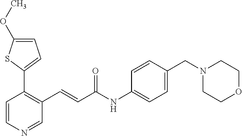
C1=C(OC)SC(C2=C(C=CC(NC3=CC=C(CN4CCOCC4)C=C3)=O)C=NC=C2)=C1
